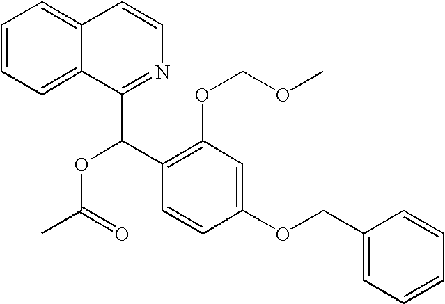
C1=CC=C2C(=C1)C=CN=C2C(C1=C(OCOC)C=C(OCC2=CC=CC=C2)C=C1)OC(=O)C
